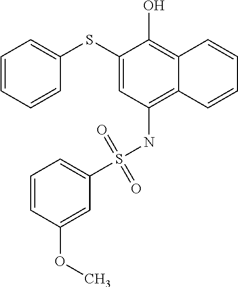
C1(SC2=CC=CC=C2)=CC(NS(C2=CC=CC(OC)=C2)(=O)=O)=C2C(=C1O)C=CC=C2
